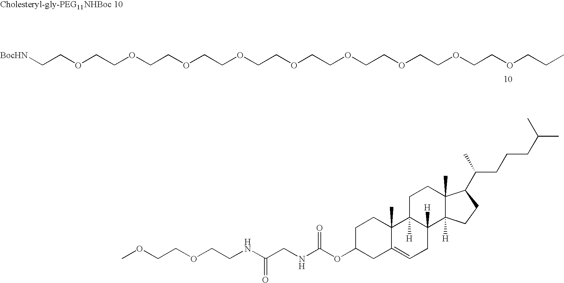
[BocHN]CCOCCOCCOCCOCCOCCOCCOCCOCCOCCC.C1CC2(C)C(=CCC3([H])C2([H])CCC2(C)C3([H])CCC2C(C)CCCC(C)C)CC1OC(NCC(NCCOCCOC)=O)=O
